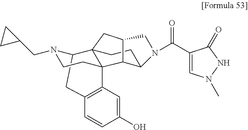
C1C2N(CC3CC3)CCC3(C4=C1C=CC(O)=C4)C21CC2C3C(CC1)N(C(=O)C1=CN(C)NC1=O)C2
